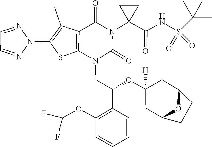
O(C(F)F)C1=C(C(CN2C(=O)N(C3(C(=O)NS(C(C)(C)C)(=O)=O)CC3)C(=O)C3=C2SC(N2N=CC=N2)=C3C)OC2([H])CC3CCC(C2)O3)C=CC=C1
